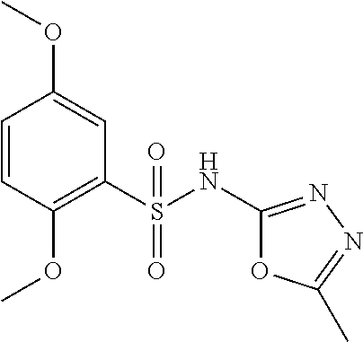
C1=CC(OC)=C(S(NC2=NN=C(C)O2)(=O)=O)C=C1OC
